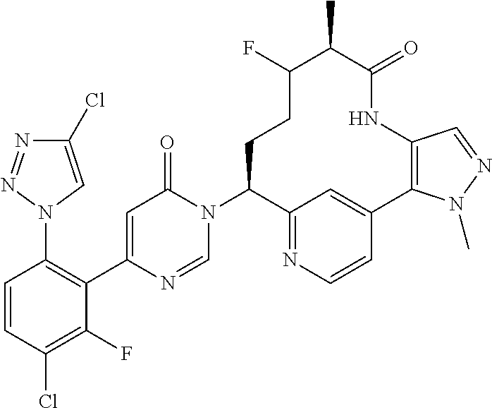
C1(N2C=NC(C3=C(N4C=C(Cl)N=N4)C=CC(Cl)=C3F)=CC2=O)C2=NC=CC(=C2)C2=C(NC(=O)C(C)C(F)CC1)C=NN2C
